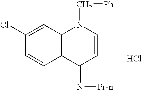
C12=C(C=C(Cl)C=C1)N(C[Ph])C=CC2=N[Pr-n].Cl
